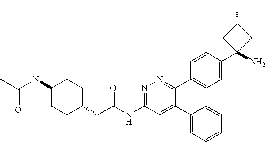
N(C1CCC(CC(NC2=NN=C(C3=CC=C(C4(N)CC(F)C4)C=C3)C(C3=CC=CC=C3)=C2)=O)CC1)(C(C)=O)C
